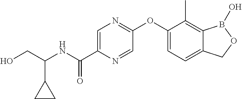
OCC(NC(C1=CN=C(OC2=CC=C3C(=C2C)B(O)OC3)C=N1)=O)C1CC1
